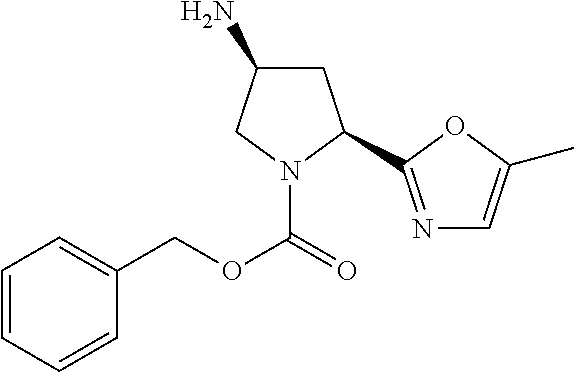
C1(N)CC(C2=NC=C(C)O2)N(C(=O)OCC2=CC=CC=C2)C1
